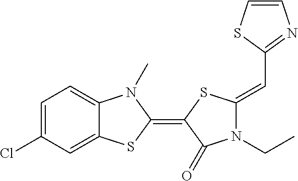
C1=C(Cl)C=C2C(=C1)N(C)C(=C1SC(=CC3=NC=CS3)N(CC)C1=O)S2
